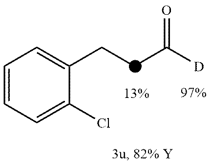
C1(CCC([D])=O)=CC=CC=C1Cl
